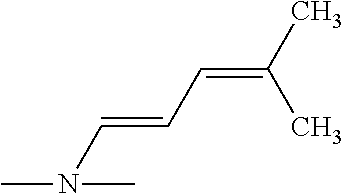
N(C=CC=C(C)C)(C)C
